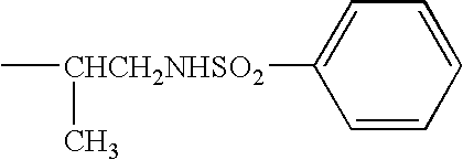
C[CHCH2NHSO2](C1=CC=CC=C1)C
